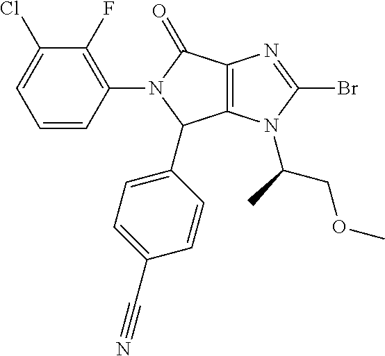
C12=C(N(C(C)COC)C(Br)=N1)C(C1=CC=C(C#N)C=C1)N(C1=C(F)C(Cl)=CC=C1)C2=O
